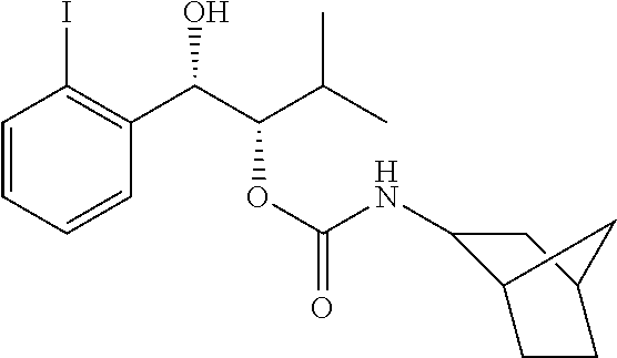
C1=CC=CC(C(C(C(C)C)OC(=O)NC2C3CCC(C2)C3)O)=C1I
